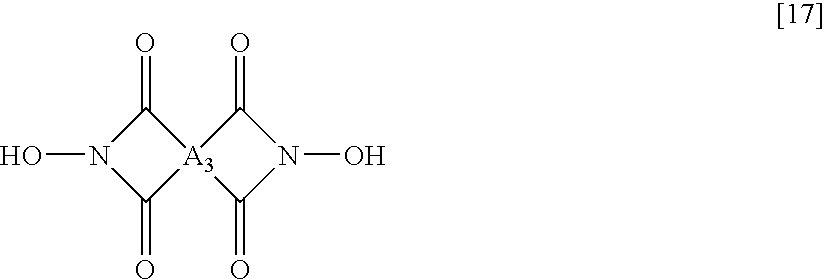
N1(O)C(=O)[A3]2(C1=O)C(=O)N(O)C2=O
